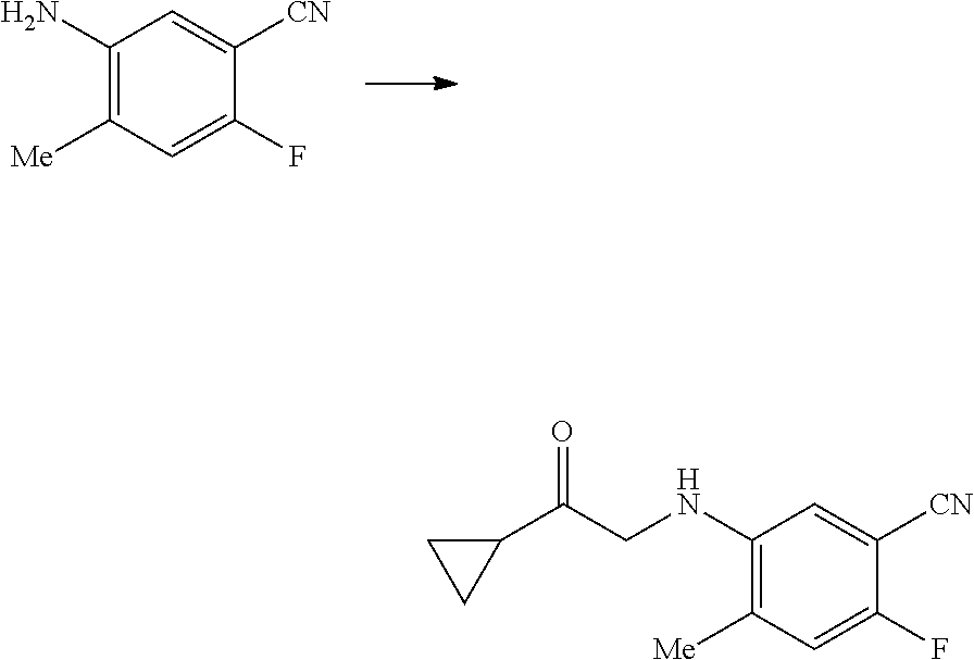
C1(N)=C([Me])C=C(F)C([CN])=C1.C1(NCC(C2CC2)=O)=C([Me])C=C(F)C([CN])=C1
